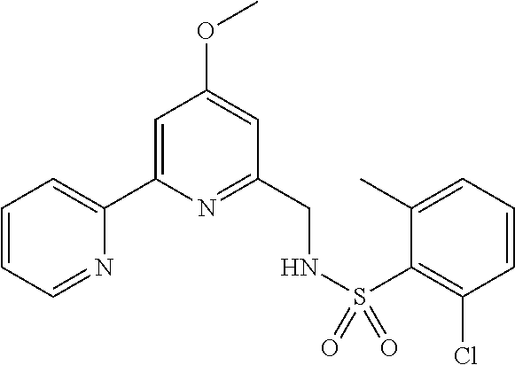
C1=CC=NC(C2=CC(OC)=CC(CNS(=O)(=O)C3=C(Cl)C=CC=C3C)=N2)=C1
